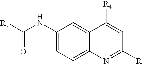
O=C([R7])NC1=CC=C2C(=C1)C([R4])=CC([R])=N2
